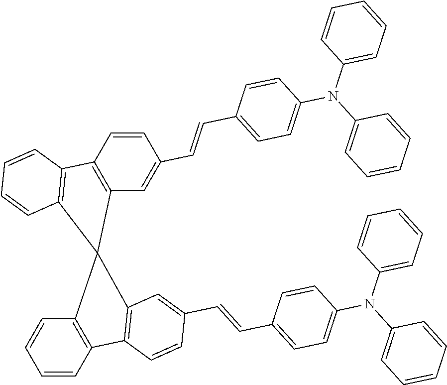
C1=CC2=C(C=C1)C1(C3=C2C=CC(C=CC2=CC=C(N(C4=CC=CC=C4)C4=CC=CC=C4)C=C2)=C3)C2=C(C=CC(C=CC3=CC=C(N(C4=CC=CC=C4)C4=CC=CC=C4)C=C3)=C2)C2=C1C=CC=C2
